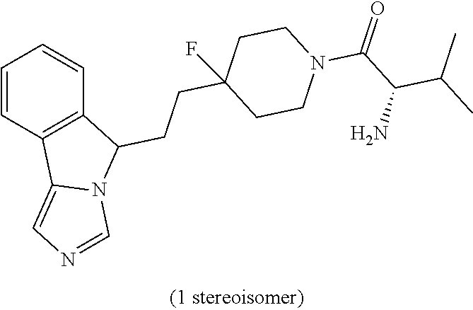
C1=CC2=C(C=C1)C(CCC1(F)CCN(C(C(C(C)C)N)=O)CC1)N1C2=CN=C1
